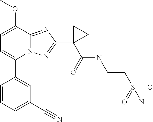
C1=C(OC)C2=NC(C3(C(=O)NCCS(=O)(=O)N)CC3)=NN2C(C2=CC(C#N)=CC=C2)=C1
